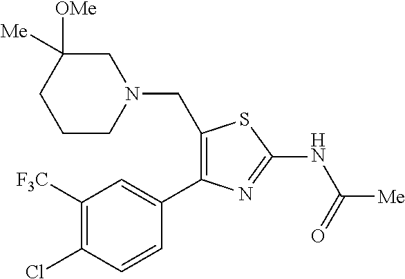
C1([F3C])=C(Cl)C=CC(C2=C(CN3CC([OMe])([Me])CCC3)SC(NC([Me])=O)=N2)=C1
